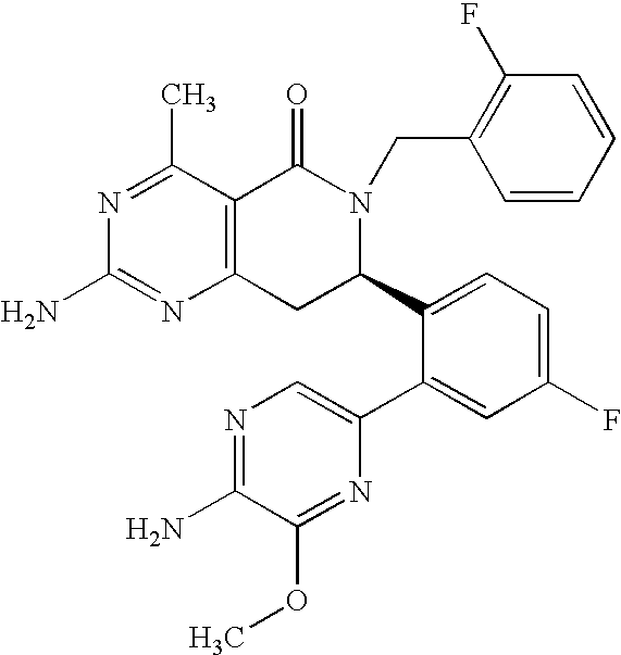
C12=C(C(C)=NC(N)=N1)C(=O)N(CC1=C(F)C=CC=C1)C(C1=CC=C(F)C=C1C1=CN=C(N)C(OC)=N1)C2
